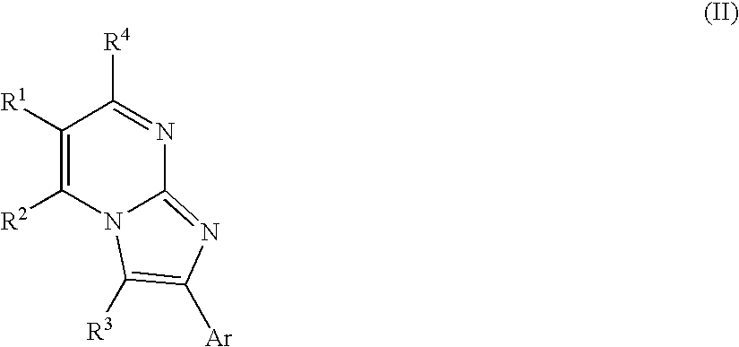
C1([R1])=C([R2])N2C(=NC([Ar])=C2[R3])N=C1[R4]
